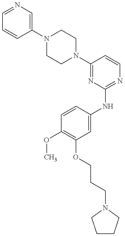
N1(C2=NC(NC3=CC(OCCCN4CCCC4)=C(OC)C=C3)=NC=C2)CCN(C2=CN=CC=C2)CC1
